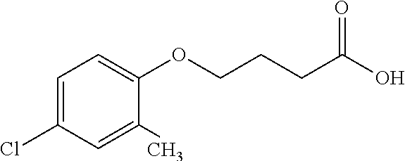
C1=C(Cl)C=C(C)C(OCCCC(O)=O)=C1
